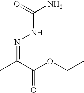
CC(=NNC(N)=O)C(OCC)=O
